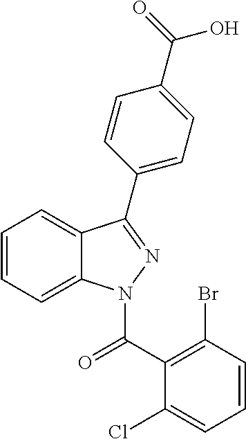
C1=CC=C2C(=C1)C(C1=CC=C(C(=O)O)C=C1)=NN2C(C1=C(Br)C=CC=C1Cl)=O
